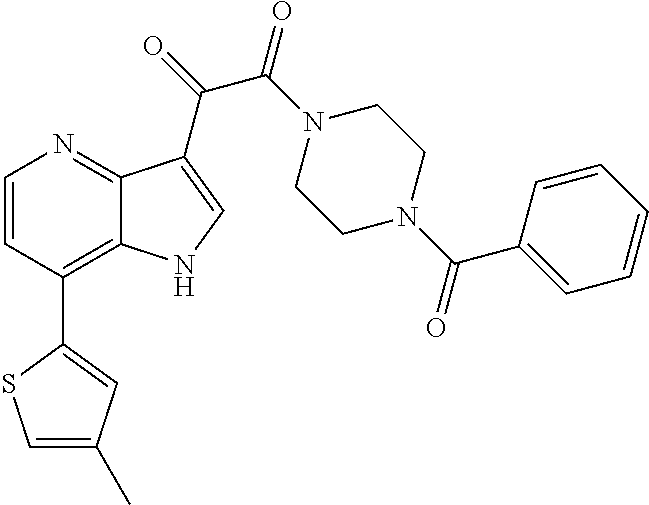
C1=CC(C2=CC(C)=CS2)=C2C(=N1)C(C(=O)C(N1CCN(C(=O)C3=CC=CC=C3)CC1)=O)=CN2
